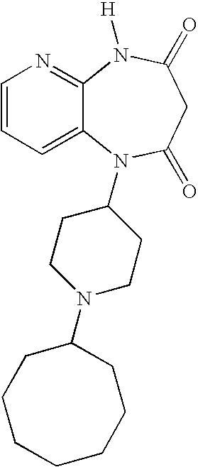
C1=CC=C2C(=N1)N([H])C(=O)CC(=O)N2C1CCN(C2CCCCCCC2)CC1
